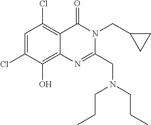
C1=C(Cl)C(O)=C2C(=C1Cl)C(=O)N(CC1CC1)C(CN(CCC)CCC)=N2
